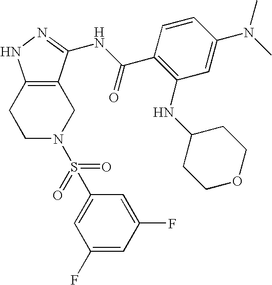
C1C2=C(CCN1S(C1=CC(F)=CC(F)=C1)(=O)=O)NN=C2NC(C1=C(NC2CCOCC2)C=C(N(C)C)C=C1)=O
